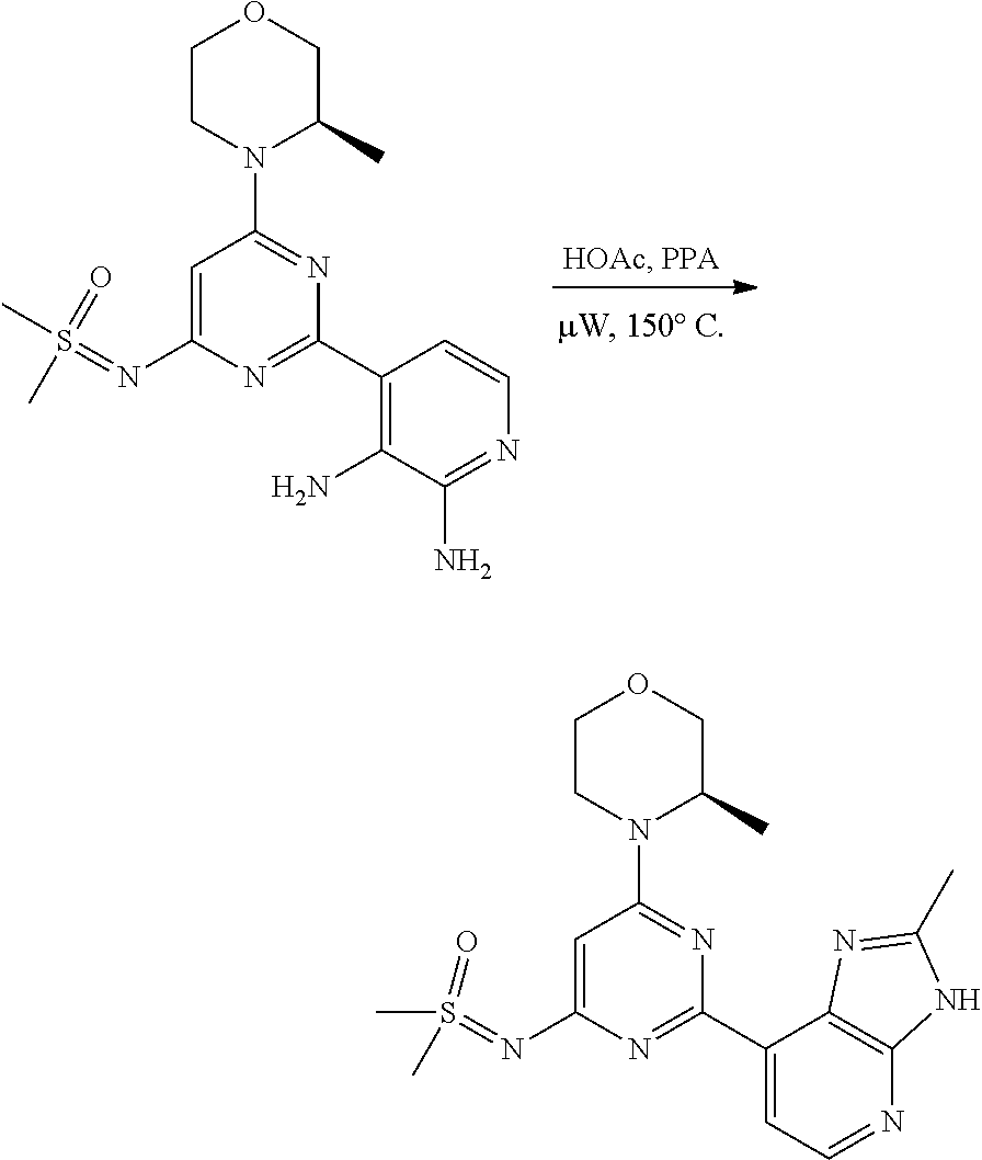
C1CN(C2=NC(C3=C(N)C(N)=NC=C3)=NC(N=S(C)(=O)C)=C2)C(C)CO1.C1CN(C2=NC(C3=CC=NC4=C3N=C(C)N4)=NC(N=S(C)(=O)C)=C2)C(C)CO1
